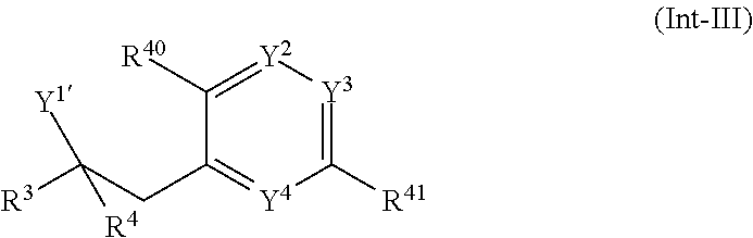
C1(CC([R3])([Y1])[R4])=[Y4]C([R41])=[Y3][Y2]=C1[R40]
